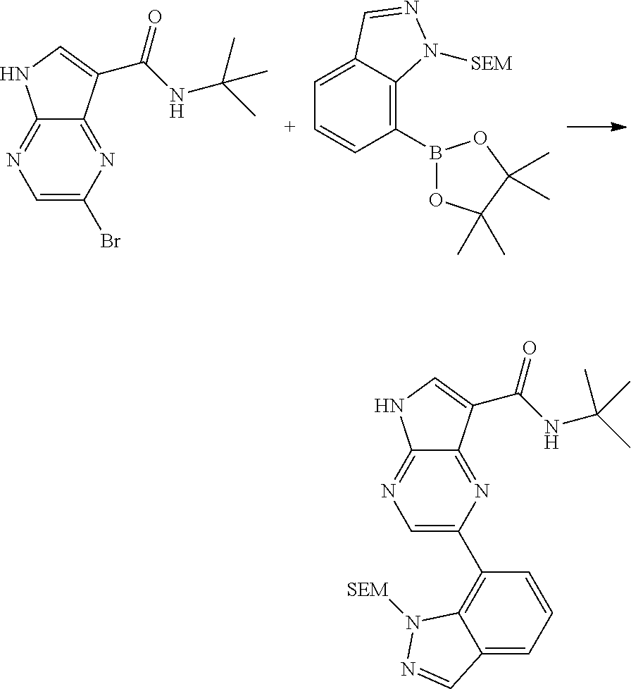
C1=C(Br)N=C2C(=N1)NC=C2C(NC(C)(C)C)=O.C1=C2C(=C(B3OC(C)(C)C(C)(C)O3)C=C1)N([SEM])N=C2.C1=C(C2=C3C(=CC=C2)C=NN3[SEM])N=C2C(=N1)NC=C2C(NC(C)(C)C)=O
